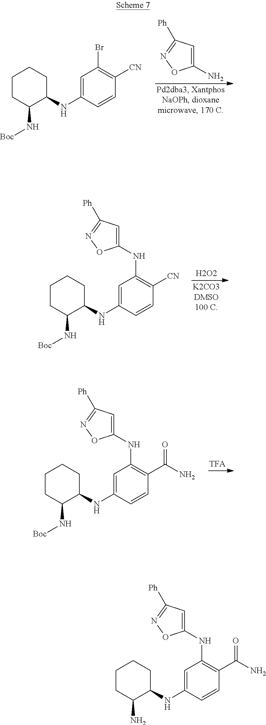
C1(N)=CC([Ph])=NO1.C1CC(N[Boc])C(NC2=CC(Br)=C([CN])C=C2)CC1.C1=C(NC2=C(C(N)=O)C=CC(NC3CCCCC3N[Boc])=C2)ON=C1[Ph].[H2O2].C1=C(NC2=C([CN])C=CC(NC3CCCCC3N[Boc])=C2)ON=C1[Ph].C1=C(NC2=C(C(N)=O)C=CC(NC3CCCCC3N)=C2)ON=C1[Ph]
